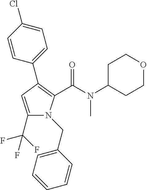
C1(C(F)(F)F)=CC(C2=CC=C(Cl)C=C2)=C(C(N(C)C2CCOCC2)=O)N1CC1=CC=CC=C1
